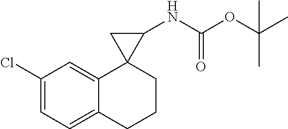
C1=C(Cl)C=C2C(=C1)CCCC21C(NC(OC(C)(C)C)=O)C1
